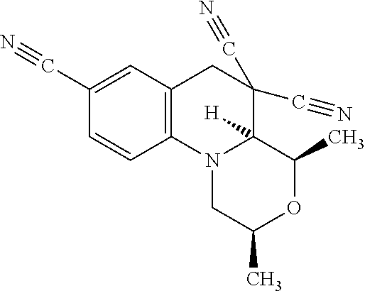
C1(C#N)=CC2=C(C=C1)N1CC(C)OC(C)C1([H])C(C#N)(C#N)C2
